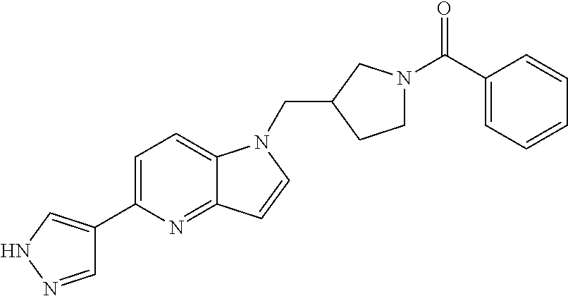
C1=NNC=C1C1=CC=C2C(=N1)C=CN2CC1CCN(C(C2=CC=CC=C2)=O)C1
